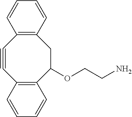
C1#CC2=C(C(OCCN)CC3=C1C=CC=C3)C=CC=C2
